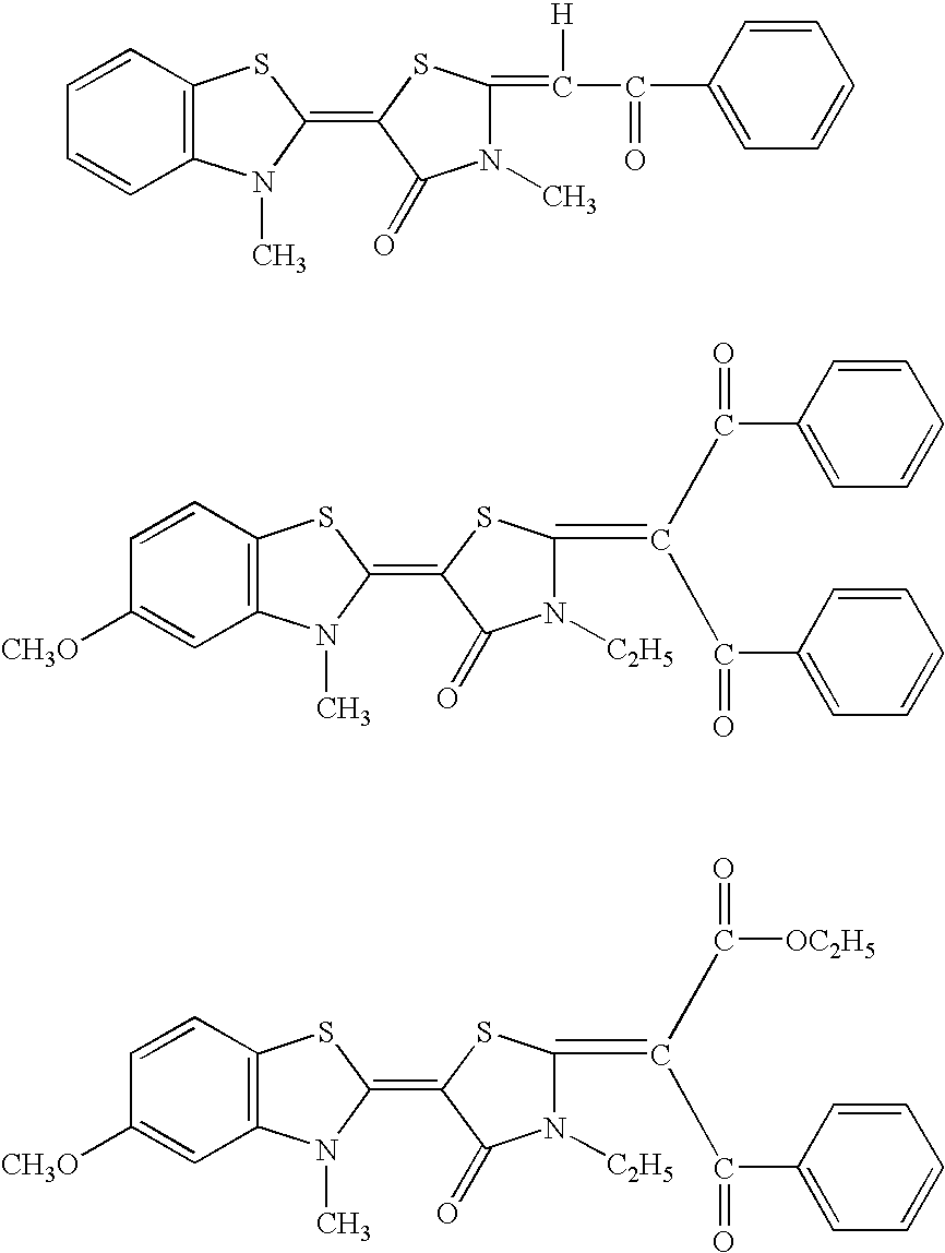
C12=C(C=CC=C1)SC(=C1C(=O)N(C)C(=C([H])C(=O)C3=CC=CC=C3)S1)N2C.C12=C(C=CC([CH3O])=C1)SC(=C1C(=O)N([C2H5])C(=C(C(=O)C3=CC=CC=C3)C(=O)C3=CC=CC=C3)S1)N2C.C12=C(C=CC([CH3O])=C1)SC(=C1C(=O)N([C2H5])C(=C(C(=O)[OC2H5])C(=O)C3=CC=CC=C3)S1)N2C
